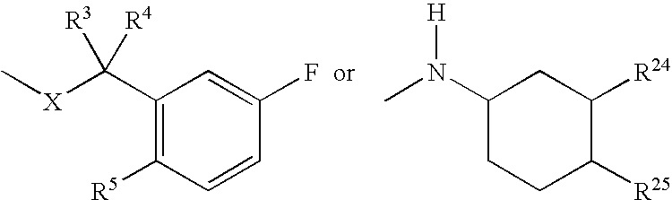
C1(C([X]C)([R3])[R4])=C([R5])C=CC(F)=C1.C1(N(C)[H])CCC([R25])C([R24])C1
